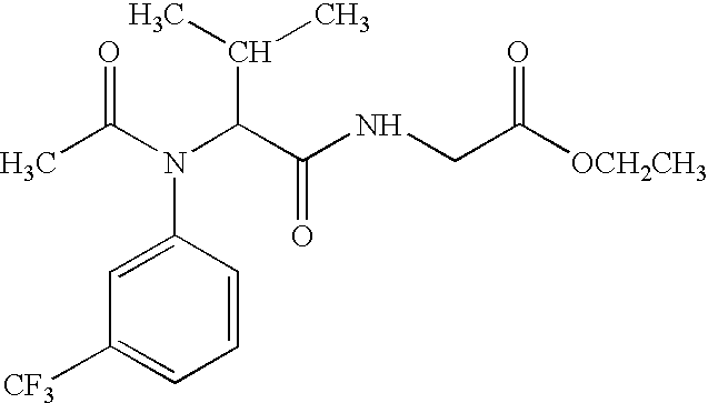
C(C)(=O)N(C1=CC([CF3])=CC=C1)C(C(C)C)C(=O)NCC(=O)[OCH2CH3]
